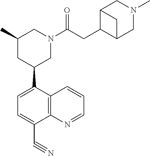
C12=C(C(C3CN(C(CC4C5CN(C)CC4C5)=O)CC(C)C3)=CC=C1C#N)C=CC=N2
